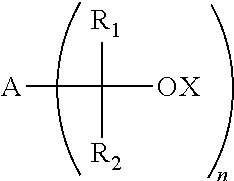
[A]C([OX])([R1])[R2]
